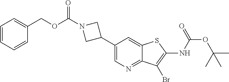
C1(C2CN(C(=O)OCC3=CC=CC=C3)C2)=CN=C2C(=C1)SC(NC(OC(C)(C)C)=O)=C2Br
